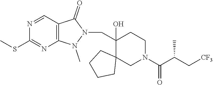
C(C1(O)C2(CN(C(C(C[CF3])C)=O)CC1)CCCC2)N1C(=O)C2=C(N1C)N=C(SC)N=C2
